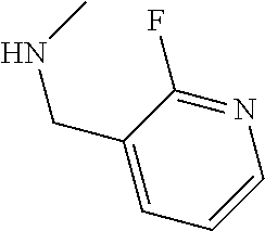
N1=C(F)C(CNC)=CC=C1
